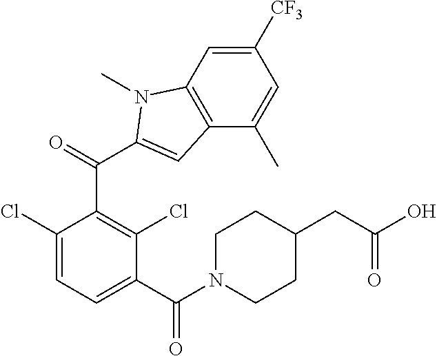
N1(C)C(C(C2=C(Cl)C(C(N3CCC(CC(O)=O)CC3)=O)=CC=C2Cl)=O)=CC2=C1C=C([CF3])C=C2C
